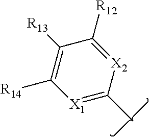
C1([R13])=C([R14])[X1]=C(C)[X2]=C1[R12]
